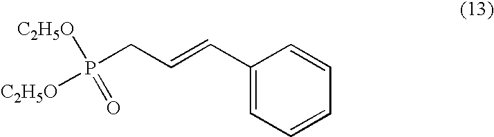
C1(C=CCP([C2H5O])(=O)[C2H5O])=CC=CC=C1
